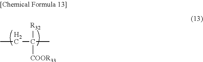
CCC([R32])([COOR33])C
